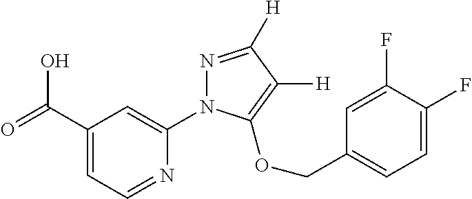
C1(C(=O)O)=CC=NC(N2N=C([H])C([H])=C2OCC2=CC=C(F)C(F)=C2)=C1
